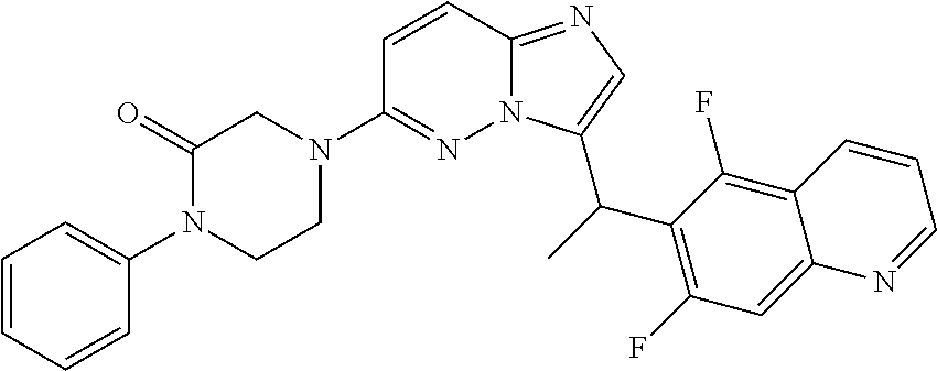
C1=CC2=NC=C(C(C)C3=C(F)C=C4C(=C3F)C=CC=N4)N2N=C1N1CC(=O)N(C2=CC=CC=C2)CC1
